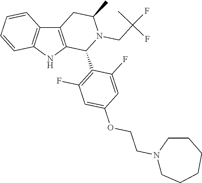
C12=C(NC3=C1C=CC=C3)C(C1=C(F)C=C(OCCN3CCCCCC3)C=C1F)N(CC(F)(C)F)C(C)C2
